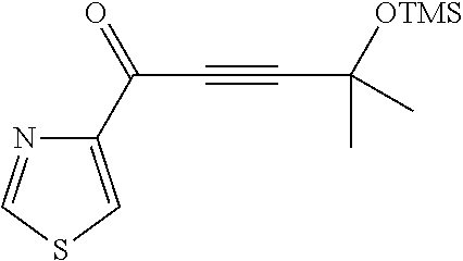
C1(C(=O)C#CC(C)([OTMS])C)=CSC=N1
